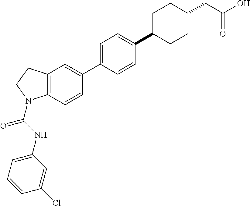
C12=C(C=CC(C3=CC=C(C4CCC(CC(O)=O)CC4)C=C3)=C1)N(C(NC1=CC=CC(Cl)=C1)=O)CC2
